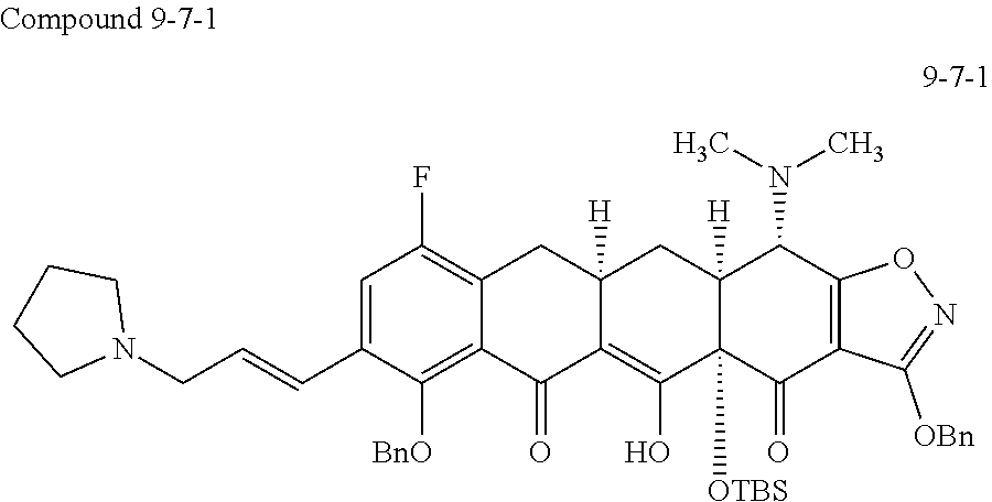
C1=C(C=CCN2CCCC2)C([BnO])=C2C(=C1F)CC1([H])C(=C(O)C3([OTBS])C([H])(C1)C(N(C)C)C1=C(C3=O)C([OBn])=NO1)C2=O
